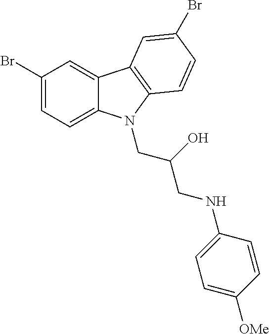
C1(Br)=CC=C2C(=C1)C1=C(N2CC(CNC2=CC=C([OMe])C=C2)O)C=CC(Br)=C1
